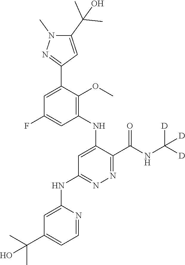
C1=C(F)C=C(C2=NN(C)C(C(C)(C)O)=C2)C(OC)=C1NC1=CC(NC2=CC(C(C)(C)O)=CC=N2)=NN=C1C(NC([D])([D])[D])=O
